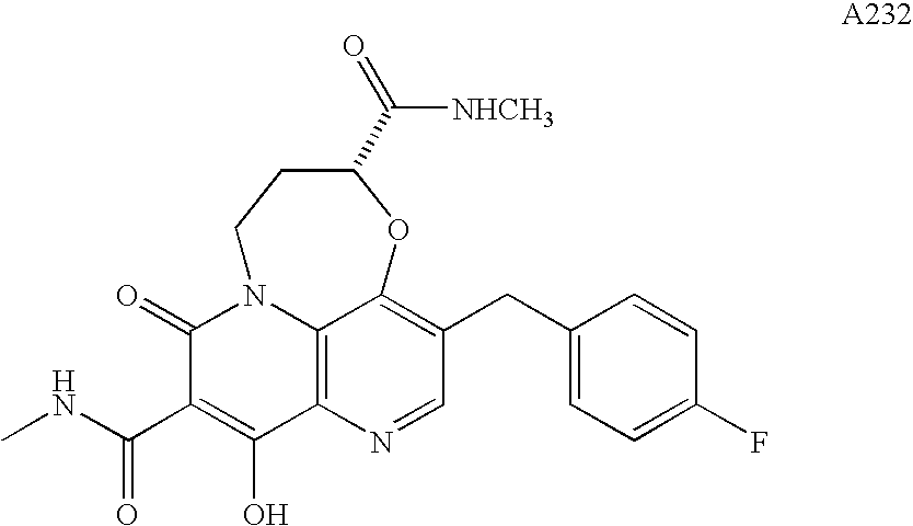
C1=NC2=C3C(=C1CC1=CC=C(F)C=C1)OC(C(=O)[NHCH3])CCN3C(=O)C(C(NC)=O)=C2O
